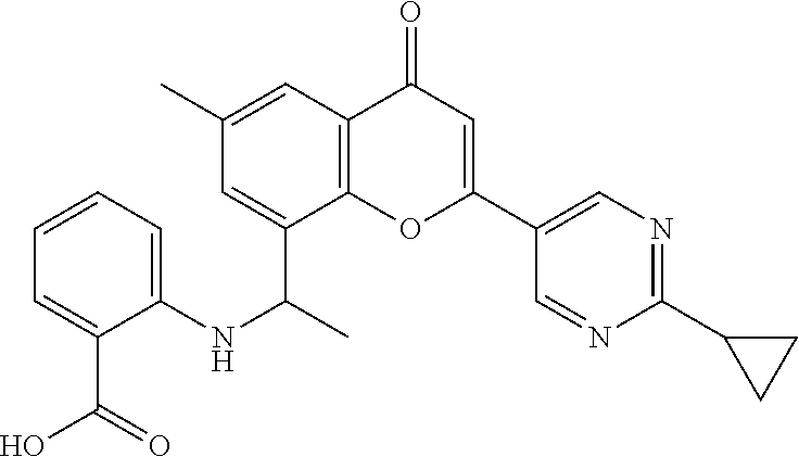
C1(C)=CC2=C(C(C(C)NC3=CC=CC=C3C(=O)O)=C1)OC(C1=CN=C(C3CC3)N=C1)=CC2=O
